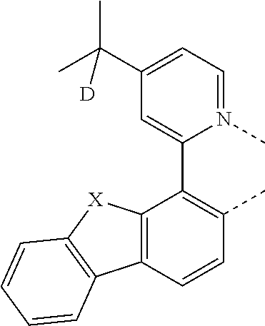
C12=C(C=CC(C)=C1C1=CC(C(C)(C)[D])=CC=N1C)C1=C([X]2)C=CC=C1
